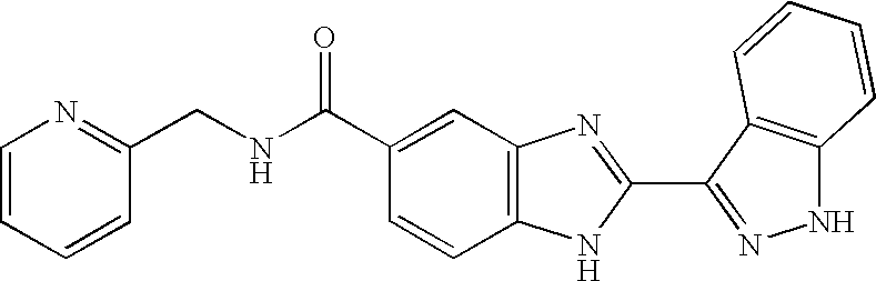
C1=CC2=C(C=C1C(NCC1=NC=CC=C1)=O)N=C(C1=NNC3=C1C=CC=C3)N2
